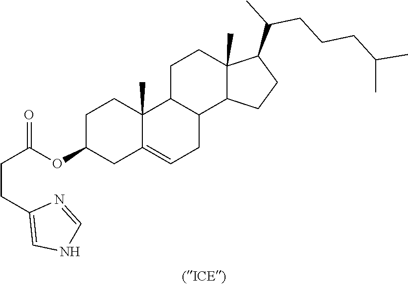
C1C(OC(=O)CCC2=CNC=N2)CC2=CCC3C(C2(C)C1)CCC1(C)C3CCC1C(C)CCCC(C)C
